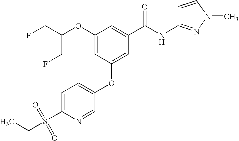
C1(OC(CF)CF)=CC(OC2=CC=C(S(CC)(=O)=O)N=C2)=CC(C(NC2=NN(C)C=C2)=O)=C1
